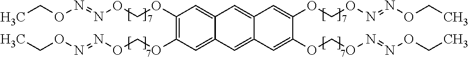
C1(OCON=NOCC)=C(OCON=NOCC)C=C2C(=C1)C=C1C(=C2)C=C(OCON=NOCC)C(OCON=NOCC)=C1
